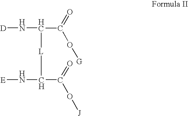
[D]NC(C(O[G])=O)[L]C(N[E])C(=O)O[J]
